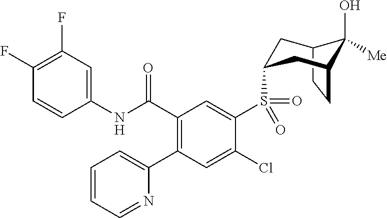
C12CCC(CC(S(C3=CC(C(NC4=CC(F)=C(F)C=C4)=O)=C(C4=CC=CC=N4)C=C3Cl)(=O)=O)C1)C2(O)[Me]
